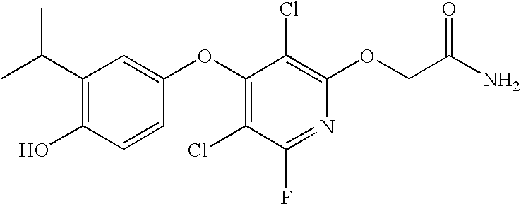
C(C1=C(O)C=CC(OC2=C(Cl)C(F)=NC(OCC(N)=O)=C2Cl)=C1)(C)C
